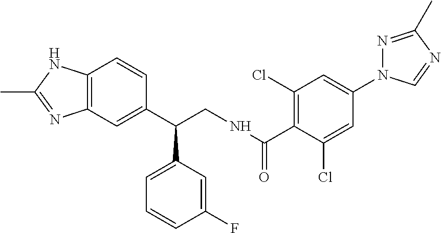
C(C(C1=CC=CC(F)=C1)C1=CC2=C(C=C1)NC(C)=N2)NC(C1=C(Cl)C=C(N2C=NC(C)=N2)C=C1Cl)=O
